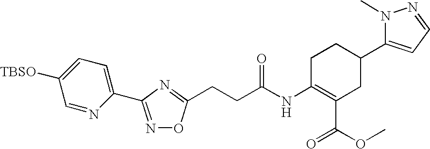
N1(C)C(C2CCC(NC(CCC3=NC(C4=CC=C([TBSO])C=N4)=NO3)=O)=C(C(OC)=O)C2)=CC=N1
